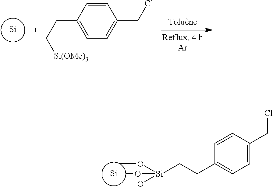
[Si].C1(CC[Si(OMe)3])=CC=C(CCl)C=C1.[Si].O([Si](OC)(OC)CCC1=CC=C(CCl)C=C1)C
